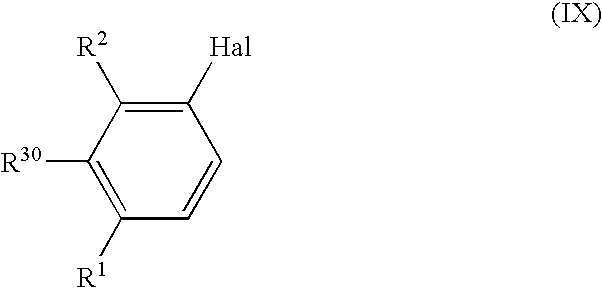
[R30]C1=C([R1])C=CC([Hal])=C1[R2]
